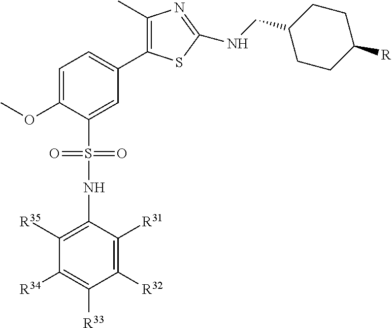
C1=C(OC)C(S(=O)(NC2=C([R35])C([R34])=C([R33])C([R32])=C2[R31])=O)=CC(C2=C(C)N=C(NCC3CCC([R])CC3)S2)=C1
